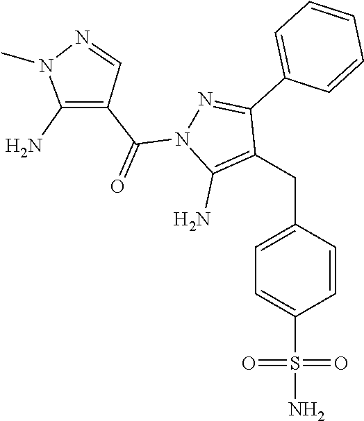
C(C1=CC=C(S(N)(=O)=O)C=C1)C1=C(N)N(C(C2=C(N)N(C)N=C2)=O)N=C1C1=CC=CC=C1
